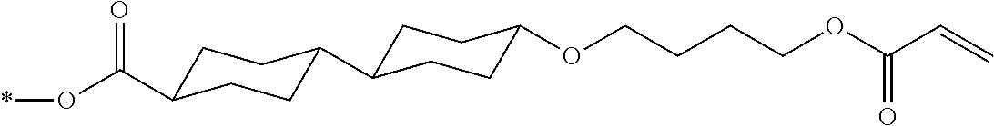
C1C(C(O*)=O)CCC(C2CCC(OCCCCOC(C=C)=O)CC2)C1
